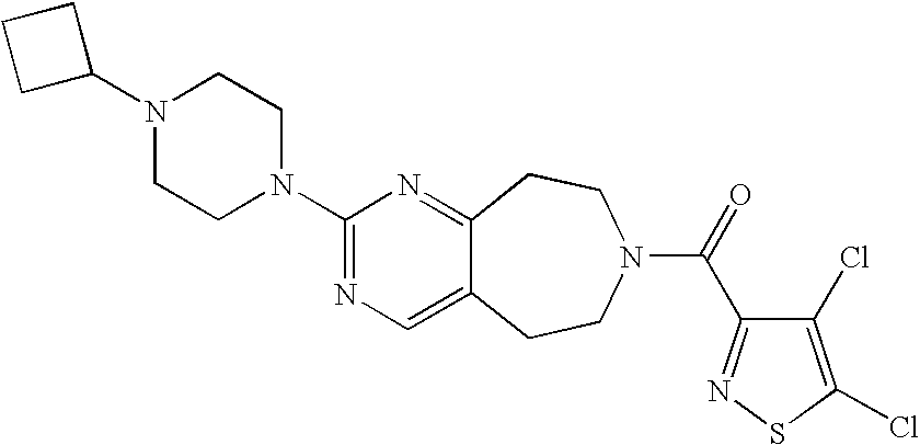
C1(N2CCN(C3=NC=C4C(=N3)CCN(C(=O)C3=NSC(Cl)=C3Cl)CC4)CC2)CCC1
